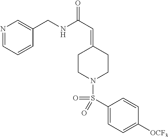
N1=CC=CC(CNC(C=C2CCN(S(C3=CC=C([OCF3])C=C3)(=O)=O)CC2)=O)=C1
